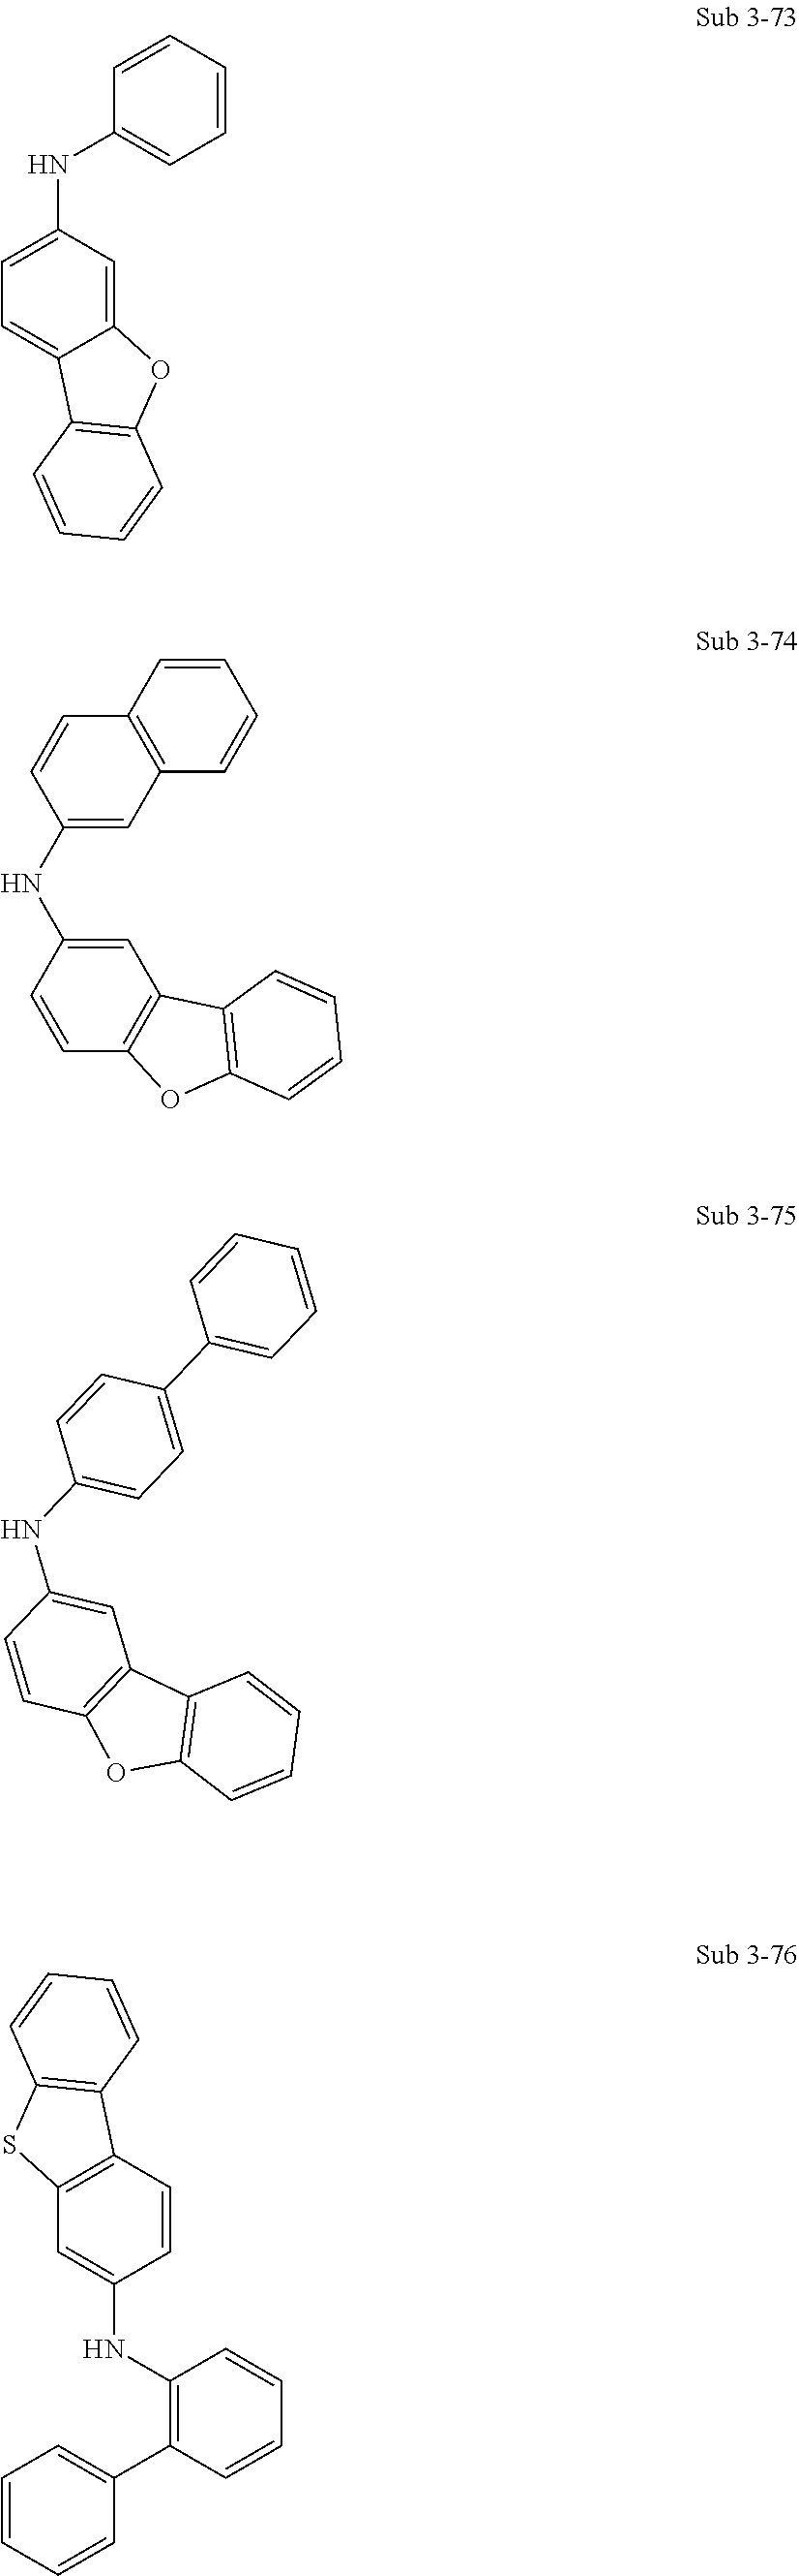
C1=CC(NC2=CC=C3C(=C2)OC2=C3C=CC=C2)=CC=C1.C1=CC2=C(C=C1)C=C(NC1=CC3=C(C=C1)OC1=C3C=CC=C1)C=C2.C1(C2=CC=CC=C2)=CC=C(NC2=CC3=C(C=C2)OC2=C3C=CC=C2)C=C1.C1(NC2=CC3=C(C=C2)C2=C(S3)C=CC=C2)=C(C2=CC=CC=C2)C=CC=C1
